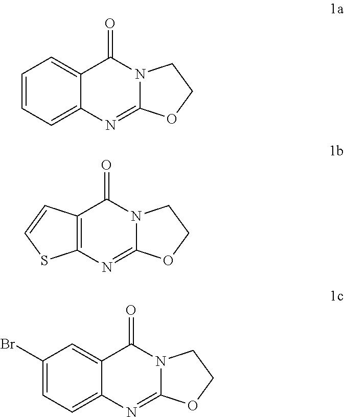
C1=CC=C2C(=C1)C(=O)N1C(=N2)OCC1.C12=C(C(=O)N3C(=N1)OCC3)C=CS2.C1(Br)=CC=C2C(=C1)C(=O)N1C(=N2)OCC1
